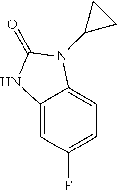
C12=CC(F)=CC=C1N(C1CC1)C(=O)N2
